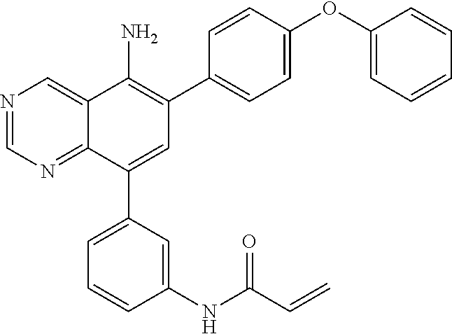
N1=CN=C2C(=C1)C(N)=C(C1=CC=C(OC3=CC=CC=C3)C=C1)C=C2C1=CC=CC(NC(C=C)=O)=C1
